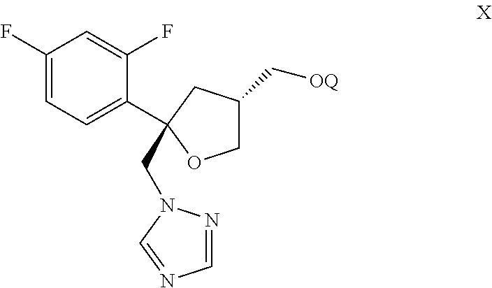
[OQ]CC1COC(C2=CC=C(F)C=C2F)(CN2N=CN=C2)C1
